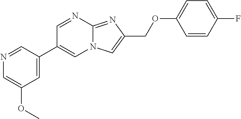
C1=C(C2=CN3C(=NC(COC4=CC=C(F)C=C4)=C3)N=C2)C=NC=C1OC
